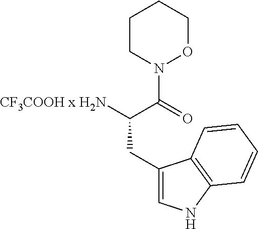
[CF3COOH x H2N]C(CC1=CNC2=C1C=CC=C2)C(=O)N1OCCCC1
